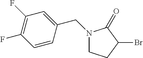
C1CC(Br)C(=O)N1CC1=CC(F)=C(F)C=C1
